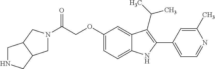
C(C(=O)N1CC2C(C1)CNC2)OC1=CC=C2C(=C1)C(C(C)C)=C(C1=CC=NC(C)=C1)N2
